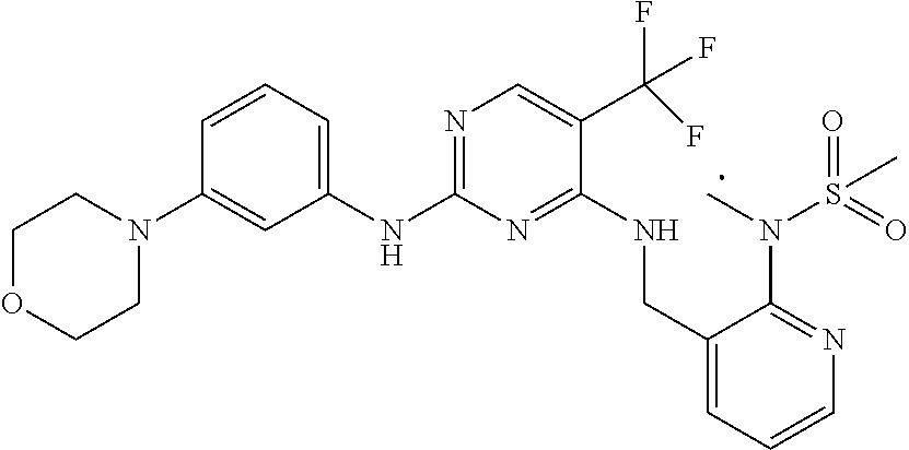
N(C1=NC=C(C(F)(F)F)C(NCC2=CC=CN=C2N(C)S(=O)(C)=O)=N1)C1=CC=CC(N2CCOCC2)=C1
